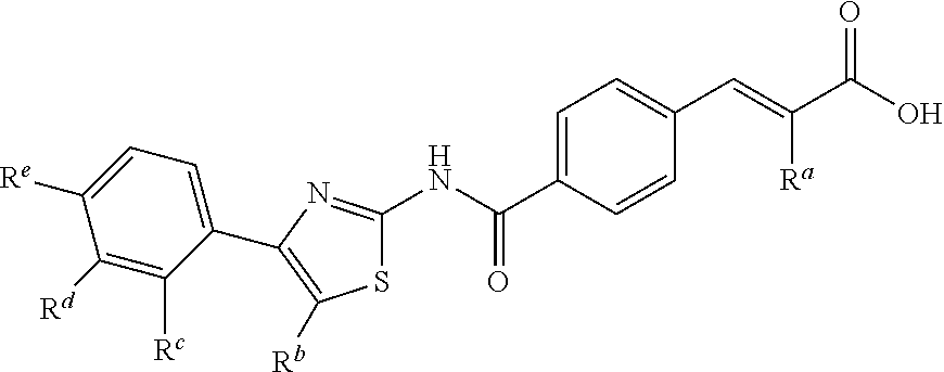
O=C(O)C(=CC1=CC=C(C(NC2=NC(C3=CC=C([Re])C([Rd])=C3[Rc])=C([Rb])S2)=O)C=C1)[Ra]
